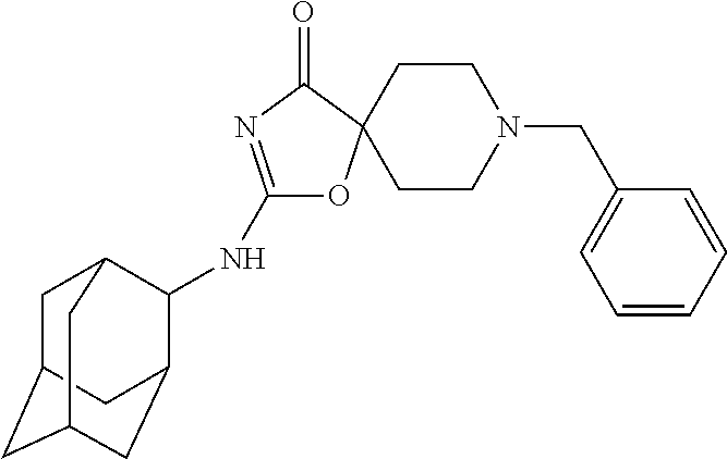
C1(NC2C3CC4CC(CC2C4)C3)=NC(=O)C2(O1)CCN(CC1=CC=CC=C1)CC2
